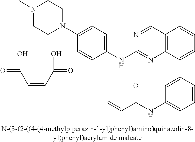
C1=CC(C2=CC=CC3=C2N=C(NC2=CC=C(N4CCN(C)CC4)C=C2)N=C3)=CC(NC(C=C)=O)=C1.C(=CC(O)=O)C(=O)O
